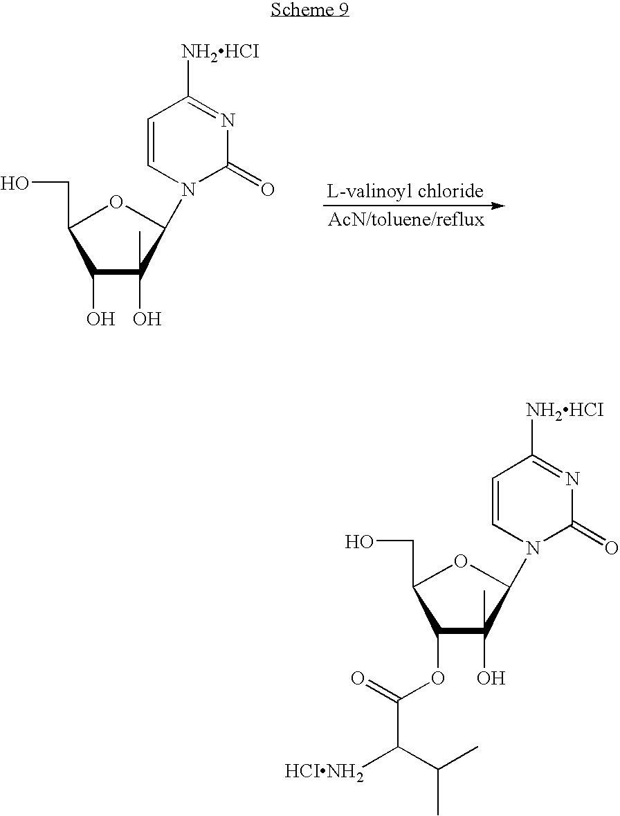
C1(O)C(O)(C)C(N2C(=O)N=C([NH2HCI])C=C2)OC1CO.C1(OC(=O)C([HCINH2])C(C)C)C(O)(C)C(N2C(=O)N=C([NH2HCI])C=C2)OC1CO
